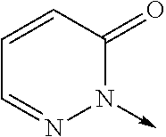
C1=NN(->C)C(=O)C=C1
